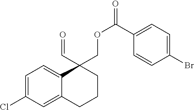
C1=C(Cl)C=C2C(=C1)C(COC(C1=CC=C(Br)C=C1)=O)(C=O)CCC2
